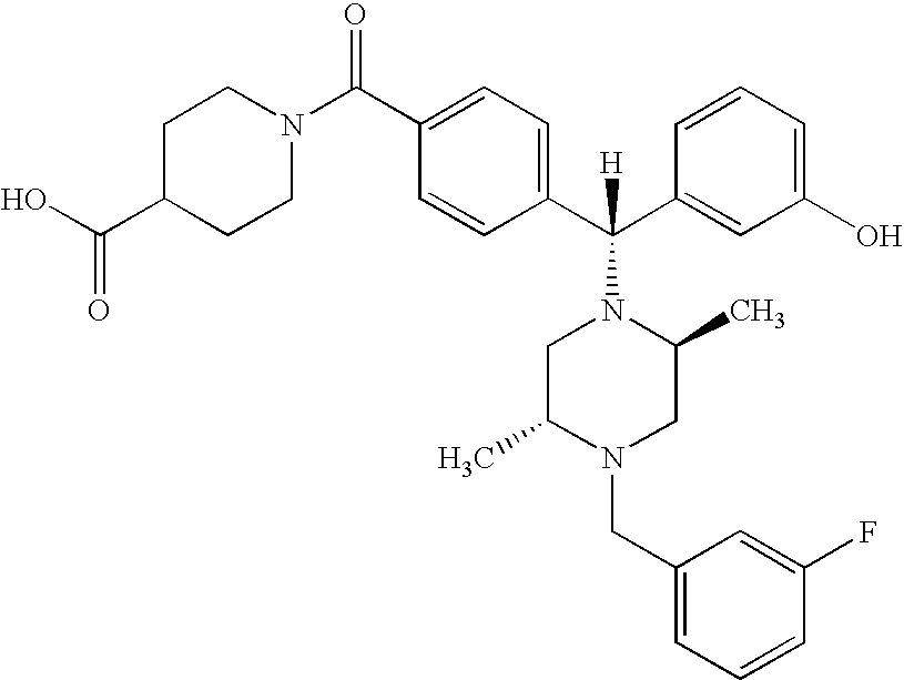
C1C(C(O)=O)CCN(C(C2=CC=C(C(C3=CC(O)=CC=C3)([H])N3CC(C)N(CC4=CC=CC(F)=C4)CC3C)C=C2)=O)C1
